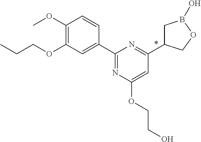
C1(C2=NC(OCCO)=CC(C3CB(O)OC3)=N2)=CC(OCCC)=C(OC)C=C1
